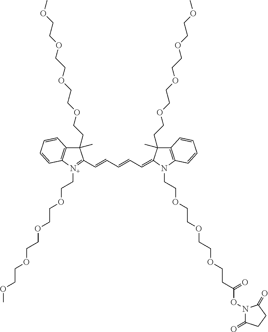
C1(CCOCCOCCOCCOC)(C)C2=C([N+](CCOCCOCCOCCOC)=C1C=CC=CC=C1C(CCOCCOCCOCCOC)(C)C3=C(N1CCOCCOCCOCCC(ON1C(=O)CCC1=O)=O)C=CC=C3)C=CC=C2
